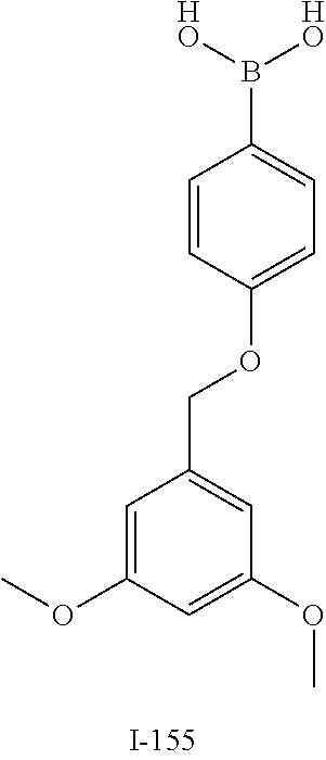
C1=CC(OCC2=CC(OC)=CC(OC)=C2)=CC=C1B([HO])[HO]
